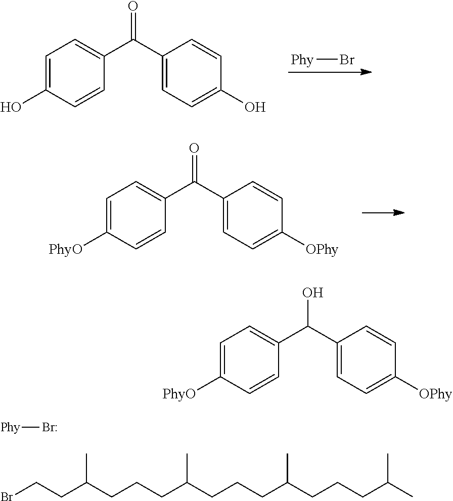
C1=C(O)C=CC(C(C2=CC=C(O)C=C2)=O)=C1.[Phy]Br.C1=C([PhyO])C=CC(C(C2=CC=C([OPhy])C=C2)=O)=C1.C1=C([PhyO])C=CC(C(C2=CC=C([OPhy])C=C2)O)=C1.[Phy]Br.BrCCC(CCCC(CCCC(CCCC(C)C)C)C)C
